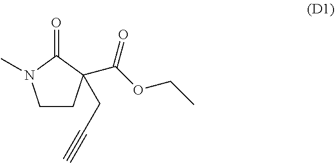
C1CC(C(OCC)=O)(CC#C)C(=O)N1C
